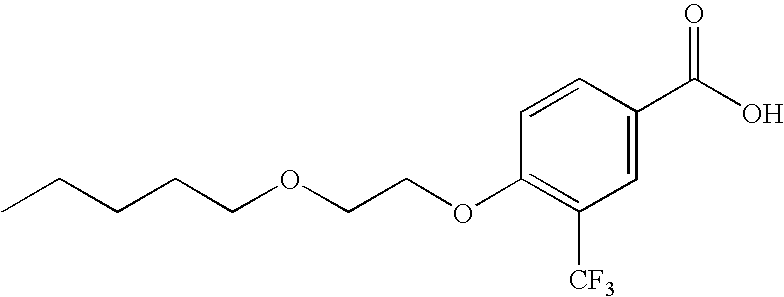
C(CCCOCCOC1=C([CF3])C=C(C(O)=O)C=C1)C
